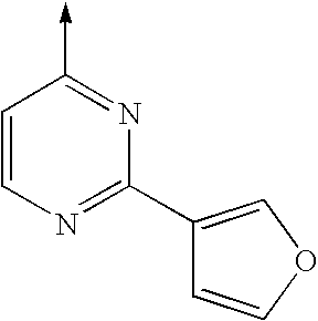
C1=CN=C(C2=COC=C2)N=C1->C
